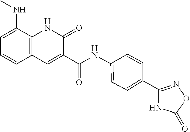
C1=C(NC)C2=C(C=C1)C=C(C(NC1=CC=C(C3=NOC(=O)N3)C=C1)=O)C(=O)N2
